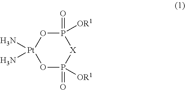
P1(=O)([OR1])O[Pt](N)(N)OP(=O)([OR1])[X]1
